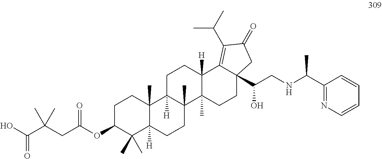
C1C(OC(CC(C(O)=O)(C)C)=O)C(C)(C)C2([H])C(C)(C1)C1([H])C(C)(CC2)C2(C)C([H])(CC1)C1=C(C(C)C)C(=O)CC1(C(CNC(C1=NC=CC=C1)C)O)CC2
